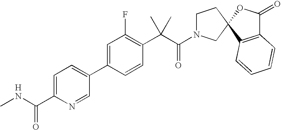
C1(C2=CC=C(C(NC)=O)N=C2)=CC(F)=C(C(C)(C)C(=O)N2CCC3(C2)C2=C(C(=O)O3)C=CC=C2)C=C1.[H]
